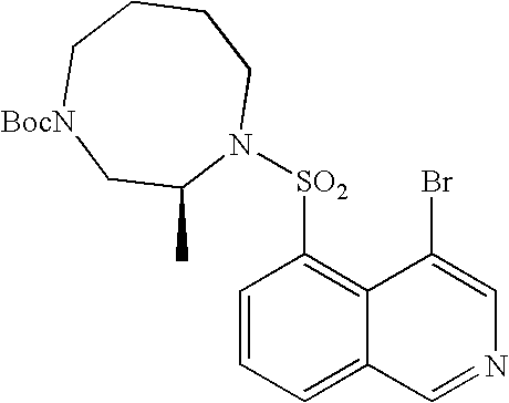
C1=CC=C2C(=C1[SO2]N1CCCC[BocN]CC1C)C(Br)=CN=C2
